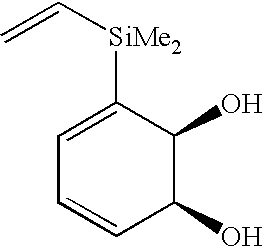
C1=CC(O)C(O)C([SiMe2]C=C)=C1
